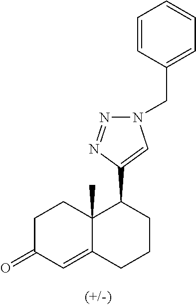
C1C(=O)C=C2C(C)(C1)C(C1=CN(CC3=CC=CC=C3)N=N1)CCC2
